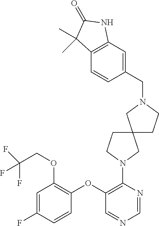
C1(OC2=C(OCC(F)(F)F)C=C(F)C=C2)=C(N2CCC3(C2)CCN(CC2=CC4=C(C=C2)C(C)(C)C(=O)N4)C3)N=CN=C1
